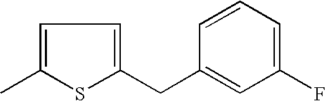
C1=C(C)SC(CC2=CC(F)=CC=C2)=C1
